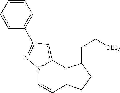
C1=CC2=C(C3=CC(C4=CC=CC=C4)=NN13)C(CCN)CC2
